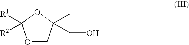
O1CC(C)(CO)OC1([R1])[R2]
